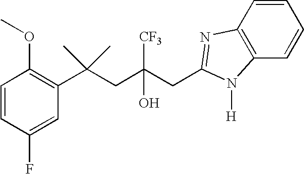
C1(F)=CC(C(CC(CC2=NC3=C(C=CC=C3)N2[H])([CF3])O)(C)C)=C(OC)C=C1
